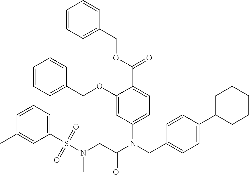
O(C(=O)C1=CC=C(N(C(CN(C)S(C2=CC=CC(C)=C2)(=O)=O)=O)CC2=CC=C(C3CCCCC3)C=C2)C=C1OCC1=CC=CC=C1)CC1=CC=CC=C1
